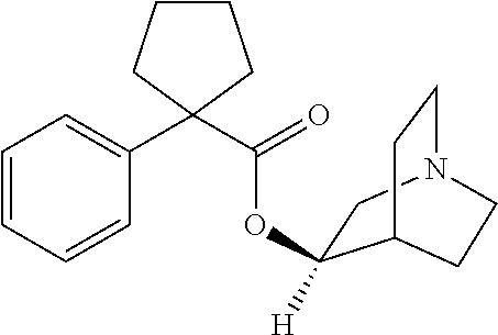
C1=CC=CC(C2(C(=O)OC3([H])CN4CCC3CC4)CCCC2)=C1
